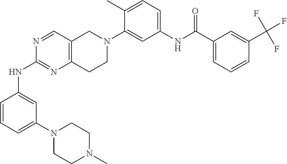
N1=CC2=C(N=C1NC1=CC(N3CCN(C)CC3)=CC=C1)CCN(C1=CC(NC(C3=CC=CC(C(F)(F)F)=C3)=O)=CC=C1C)C2
